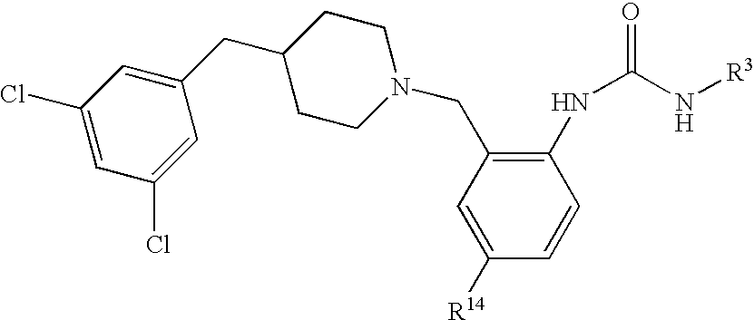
C1=C([R14])C=CC(NC(=O)N[R3])=C1CN1CCC(CC2=CC(Cl)=CC(Cl)=C2)CC1
